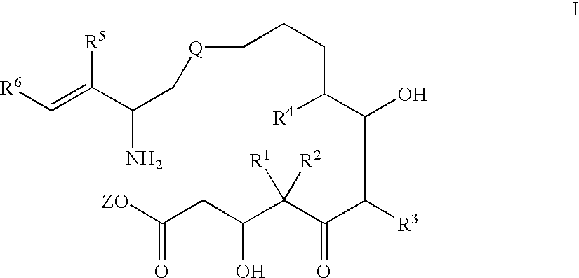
[R6]C=C(C(C[Q]CCCC([R4])C(C(C(C(C(CC([ZO])=O)O)([R1])[R2])=O)[R3])O)N)[R5]
